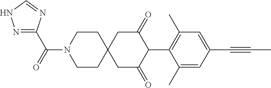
C1CN(C(=O)C2=NNC=N2)CCC12CC(=O)C(C1=C(C)C=C(C#CC)C=C1C)C(=O)C2
